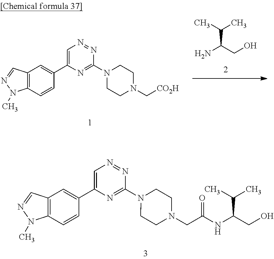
C(C)(C)C(CO)NC(CN1CCN(C2=NC(C3=CC4=C(C=C3)N(C)N=C4)=CN=N2)CC1)=O.C1=C(C2=CC3=C(C=C2)N(C)N=C3)N=C(N2CCN(C[CO2H])CC2)N=N1.C(C)(C)C(N)CO
